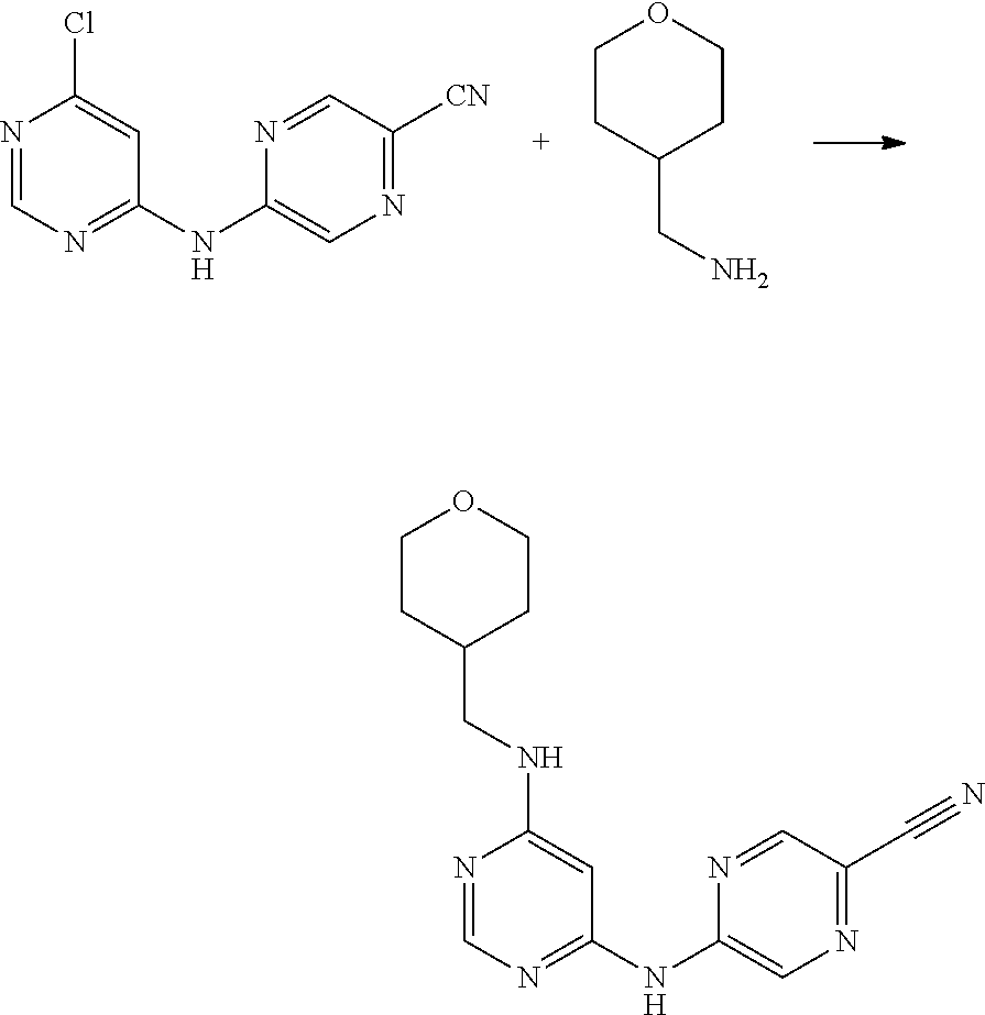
N1=CN=C(NC2=CN=C(C#N)C=N2)C=C1NCC1CCOCC1.N1=CN=C(NC2=CN=C([CN])C=N2)C=C1Cl.C1CC(CN)CCO1
